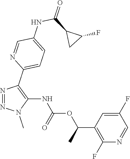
N1=NN(C)C(NC(OC(C2=C(F)N=CC(F)=C2)C)=O)=C1C1=CC=C(NC(C2CC2F)=O)C=N1
